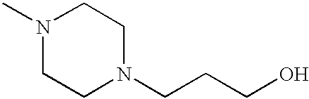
N1(C)CCN(CCCO)CC1
